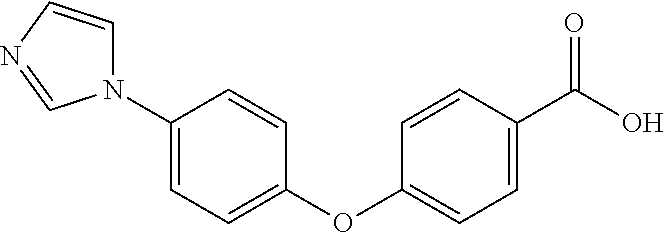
C1(N2C=CN=C2)=CC=C(OC2=CC=C(C(O)=O)C=C2)C=C1
